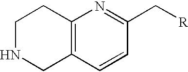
C12=C(C=CC(C[R])=N1)CNCC2
